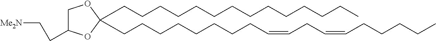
C(CCCCCCCCCC)CCCC1(CCCCCCCCC=CCC=CCCCCC)OCC(CC[Me2N])O1
